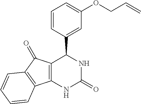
C1=CC(C2C3=C(NC(=O)N2)C2=C(C3=O)C=CC=C2)=CC(OCC=C)=C1
